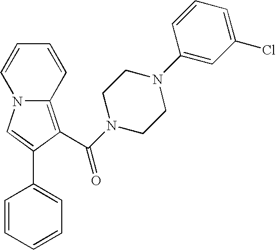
C12=C(C(N3CCN(C4=CC(Cl)=CC=C4)CC3)=O)C(C3=CC=CC=C3)=CN1C=CC=C2
